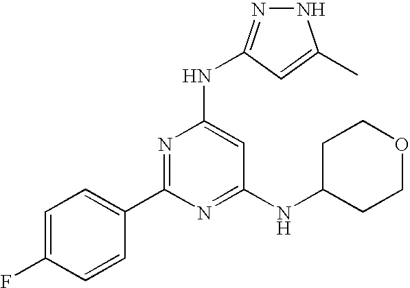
N1N=C(NC2=CC(NC3CCOCC3)=NC(C3=CC=C(F)C=C3)=N2)C=C1C
